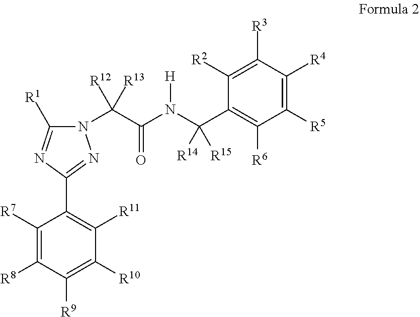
C1([R7])=C([R8])C([R9])=C([R10])C([R11])=C1C1=NN(C(C(N(C(C2=C([R6])C([R5])=C([R4])C([R3])=C2[R2])([R14])[R15])[H])=O)([R12])[R13])C([R1])=N1
